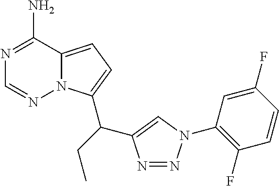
C12=CC=C(C(CC)C3=CN(C4=C(F)C=CC(F)=C4)N=N3)N1N=CN=C2N
